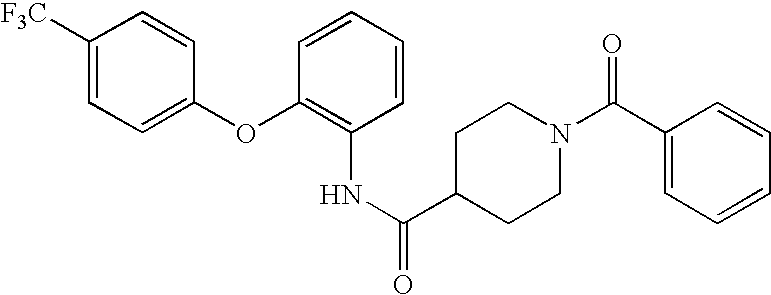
C1([F3C])=CC=C(OC2=C(NC(=O)C3CCN(C(C4=CC=CC=C4)=O)CC3)C=CC=C2)C=C1
